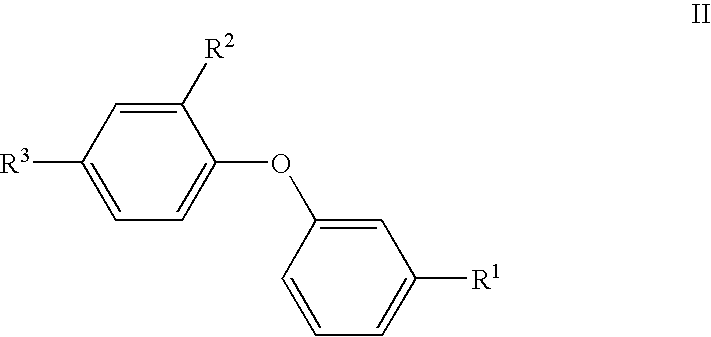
C1([R3])=CC=C(OC2=CC([R1])=CC=C2)C([R2])=C1
